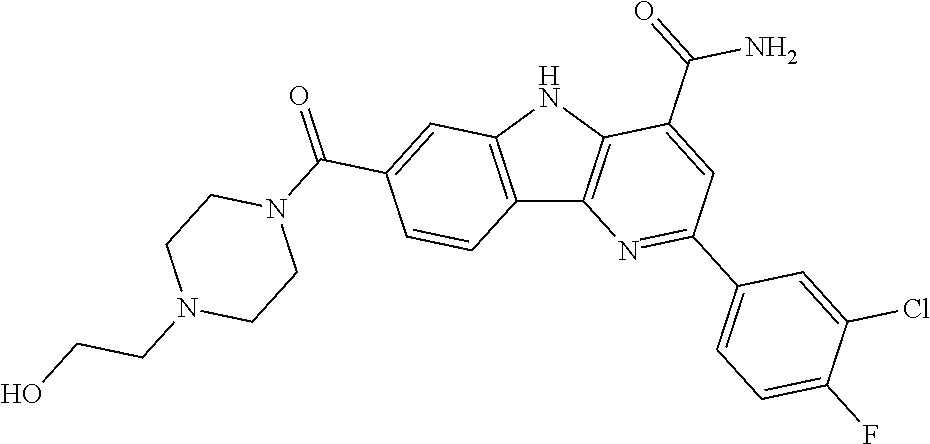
C12=C(NC3=C1N=C(C1=CC=C(F)C(Cl)=C1)C=C3C(=O)N)C=C(C(=O)N1CCN(CCO)CC1)C=C2
